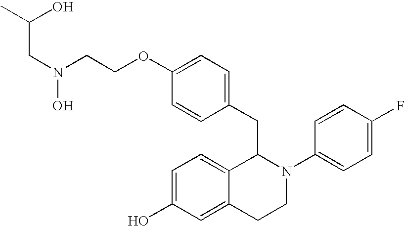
O(C1=CC=C(CC2C3=CC=C(O)C=C3CCN2C2=CC=C(F)C=C2)C=C1)CCN(CC(C)O)O
